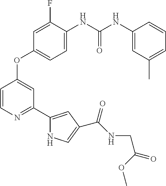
C1=CN=C(C2=CC(C(NCC(=O)OC)=O)=CN2)C=C1OC1=CC=C(NC(NC2=CC(C)=CC=C2)=O)C(F)=C1
